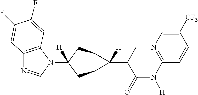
C12=C(N(C3([H])CC4C(C3)C4(C(C(N([H])C3=NC=C([CF3])C=C3)=O)C)[H])C=N1)C=C(F)C(F)=C2
